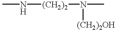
CN[(CH2)2]N(C)[(CH2)2OH]
